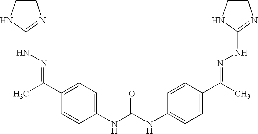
C1(NC(=O)NC2=CC=C(C(C)=NNC3=NCCN3)C=C2)=CC=C(C(C)=NNC2=NCCN2)C=C1
